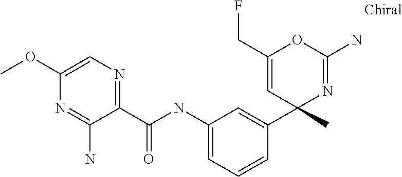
C1=C(OC)N=C(N)C(C(NC2=CC=CC(C3(C)N=C(N)OC(CF)=C3)=C2)=O)=N1
